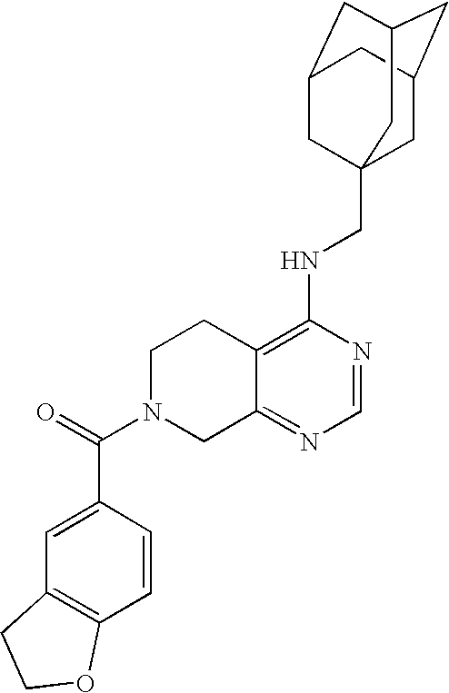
C12=C(NCC34CC5CC(CC(C3)C5)C4)N=CN=C1CN(C(=O)C1=CC3=C(C=C1)OCC3)CC2
